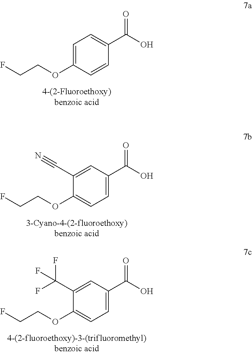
C1=C(OCCF)C=CC(C(O)=O)=C1.C1(C#N)=CC(C(O)=O)=CC=C1OCCF.C1(C(F)(F)F)=CC(C(O)=O)=CC=C1OCCF
